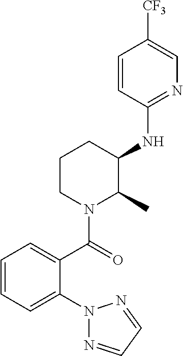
C1=CC=C(N2N=CC=N2)C(C(=O)N2C(C)C(NC3=NC=C([CF3])C=C3)CCC2)=C1
